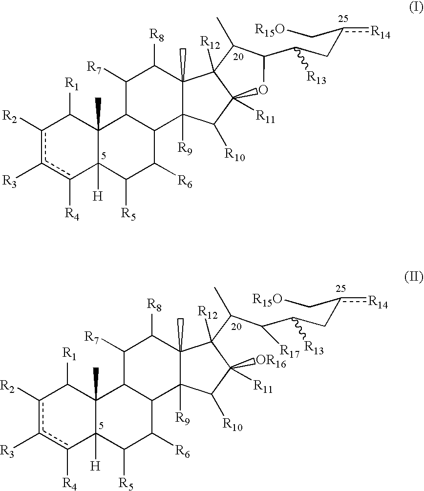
c1([R2])c([R3])c([R4])C2([H])C(C)(C1[R1])C1C(C([R6])C2[R5])C2([R9])C(C)(C([R8])C1[R7])C1([R12])C([R11])(C2[R10])OC(C(Cc(C[R15O])[R14])[R13])C1C.c1([R2])c([R3])c([R4])C2([H])C(C)(C1[R1])C1C(C([R6])C2[R5])C2([R9])C(C)(C([R8])C1[R7])C(C(C(C(Cc(C[R15O])[R14])[R13])[R17])C)([R12])C([OR16])([R11])C2[R10]
